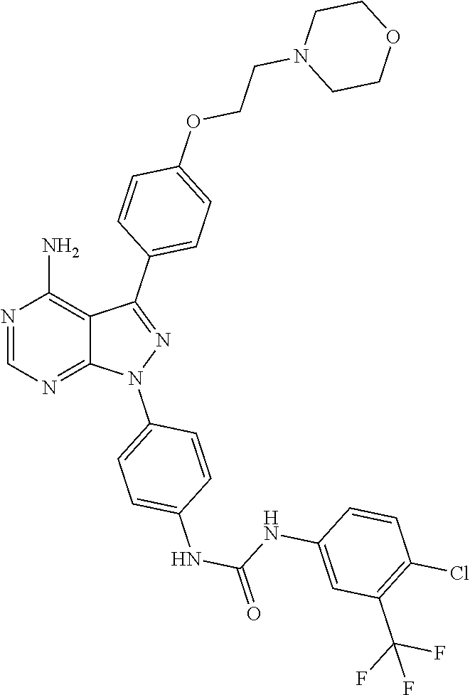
N1=CN=C2C(=C1N)C(C1=CC=C(OCCN3CCOCC3)C=C1)=NN2C1=CC=C(NC(=O)NC2=CC(C(F)(F)F)=C(Cl)C=C2)C=C1
